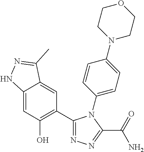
C12=CC(O)=C(C3=NN=C(C(=O)N)N3C3=CC=C(N4CCOCC4)C=C3)C=C1C(C)=NN2
